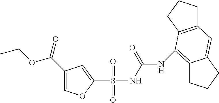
C1=C(C(OCC)=O)C=C(S(NC(=O)NC2=C3CCCC3=CC3=C2CCC3)(=O)=O)O1
